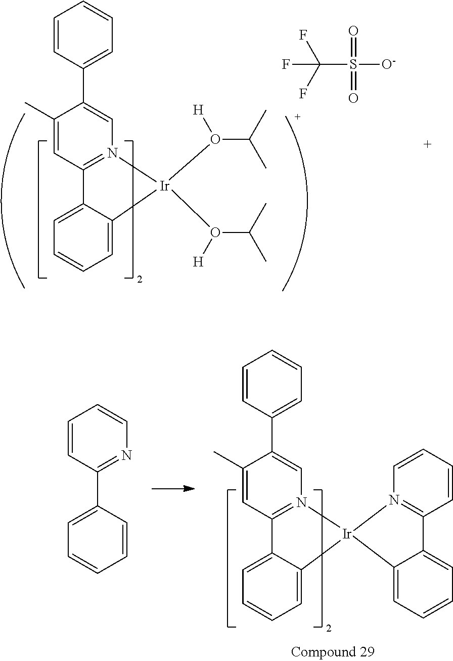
C(S([O-])(=O)=O)(F)(F)F.C1(C)=CC2=N(C=C1C1=CC=CC=C1)[Ir](O(C(C)C)[H])(O([H])C(C)C)C1=CC=CC=C21.C1(C)=CC2=N(C=C1C1=CC=CC=C1)[Ir]1(C3=CC=CC=C23)N2=C(C=CC=C2)C2=CC=CC=C21.C1=CC(C2=CC=CC=C2)=NC=C1
